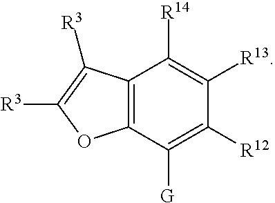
C12=C(C([G])=C([R12])C([R13])=C1[R14])OC([R3])=C2[R3]
